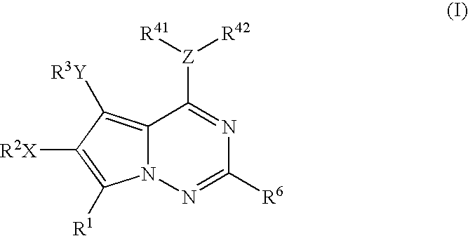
C12=C([R3Y])C([R2X])=C([R1])N1N=C([R6])N=C2[Z]([R41])[R42]
